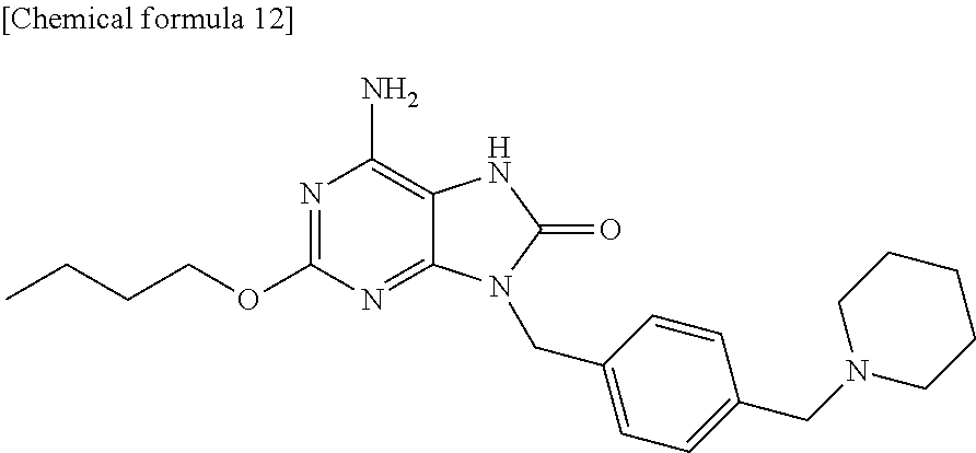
N1=C(OCCCC)N=C2C(=C1N)NC(=O)N2CC1=CC=C(CN2CCCCC2)C=C1
